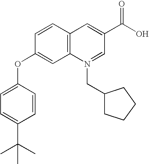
C1=CC2=C(C=C1OC1=CC=C(C(C)(C)C)C=C1)N(CC1CCCC1)=CC(C(O)=O)=C2
